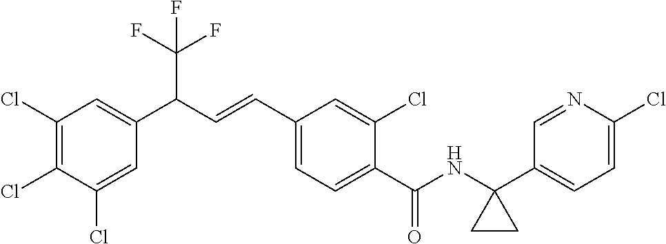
C1(Cl)=CC(C(C=CC2=CC=C(C(NC3(C4=CC=C(Cl)N=C4)CC3)=O)C(Cl)=C2)C(F)(F)F)=CC(Cl)=C1Cl
